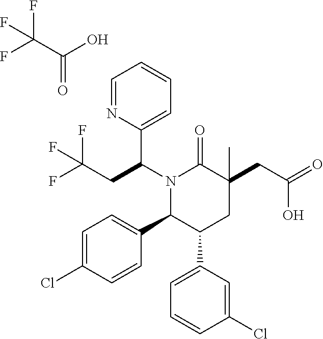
N1(C(CC(F)(F)F)C2=CC=CC=N2)C(C2=CC=C(Cl)C=C2)C(C2=CC=CC(Cl)=C2)CC(CC(=O)O)(C)C1=O.C(O)(C(F)(F)F)=O
